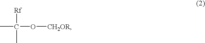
CC(O[CH2OR])([Rf])C
